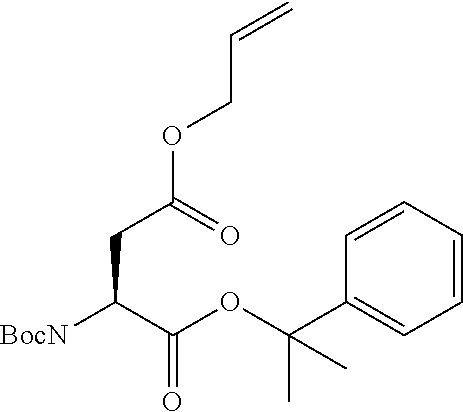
[BocN]C(C(OC(C1=CC=CC=C1)(C)C)=O)CC(OCC=C)=O
